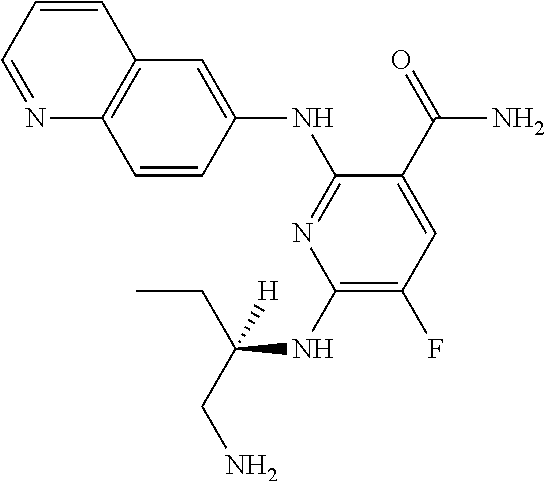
C1(NC(CC)(CN)[H])=C(F)C=C(C(=O)N)C(NC2=CC3=C(C=C2)N=CC=C3)=N1
